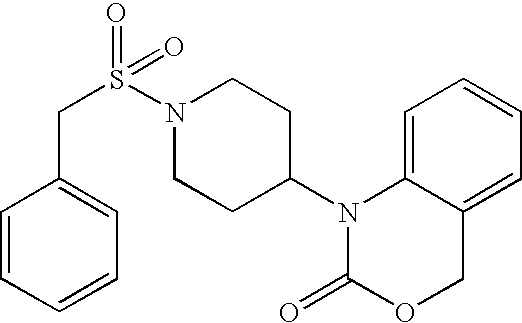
C1=C2C(=CC=C1)COC(=O)N2C1CCN(S(CC2=CC=CC=C2)(=O)=O)CC1
